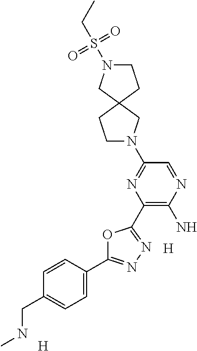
C1=C(C2=NN=C(C3=C(N)N=CC(N4CCC5(C4)CCN(S(CC)(=O)=O)C5)=N3)O2)C=CC(CNC)=C1.[H].[H]
